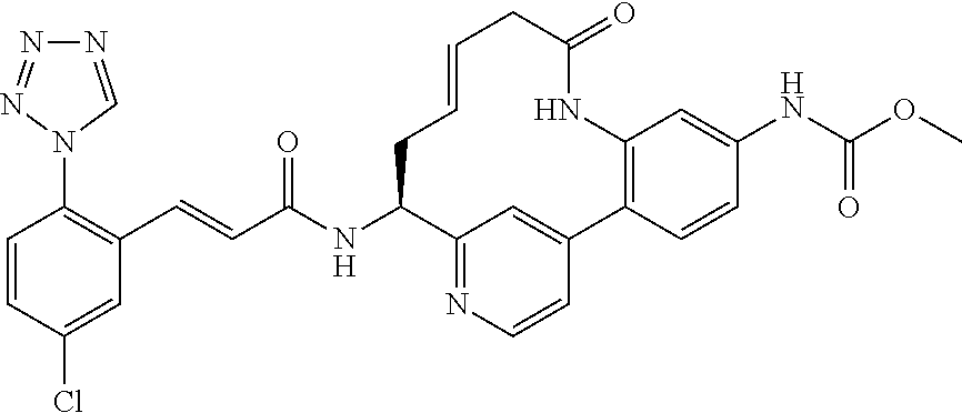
C(C(NC1C2=NC=CC(=C2)C2=C(C=C(NC(OC)=O)C=C2)NC(=O)CC=CC1)=O)=CC1=C(N2C=NN=N2)C=CC(Cl)=C1
